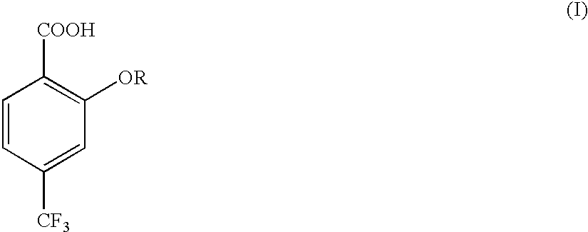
C1=CC([CF3])=CC([OR])=C1[COOH]
